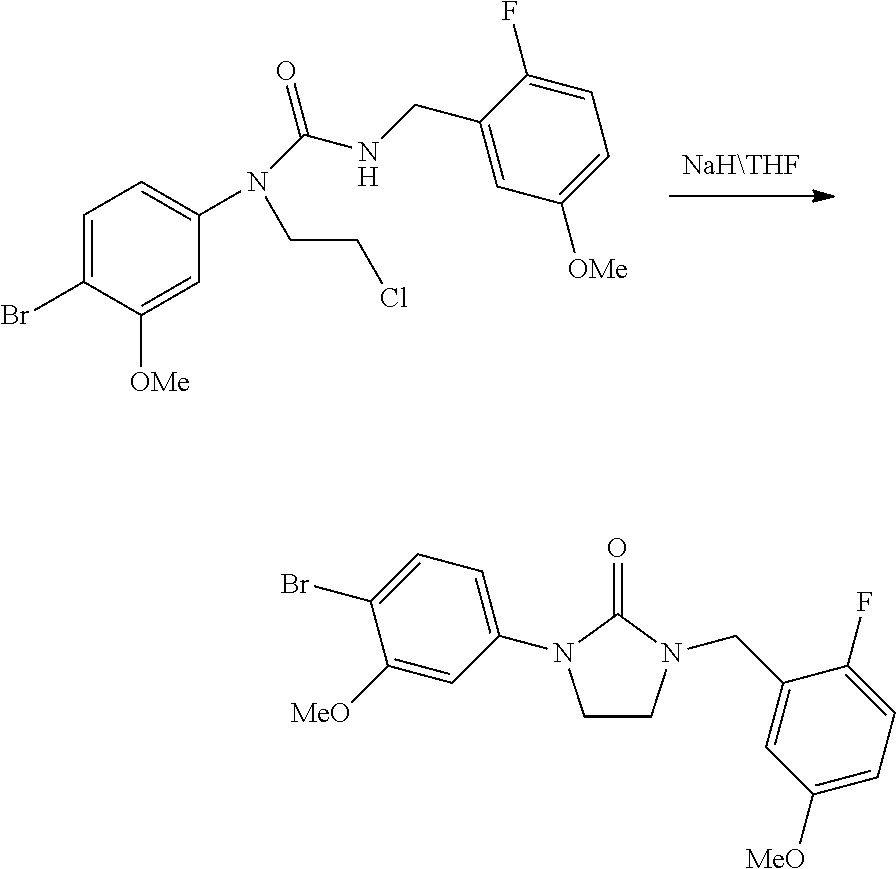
C1=C(Br)C([OMe])=CC(N(C(NCC2=CC([OMe])=CC=C2F)=O)CCCl)=C1.C1CN(CC2=CC([MeO])=CC=C2F)C(=O)N1C1=CC=C(Br)C([MeO])=C1
